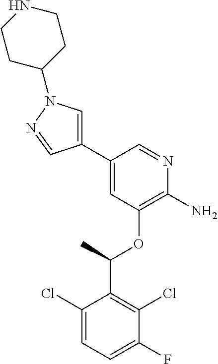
C1(Cl)=CC=C(F)C(Cl)=C1C(C)OC1=C(N)N=CC(C2=CN(C3CCNCC3)N=C2)=C1
